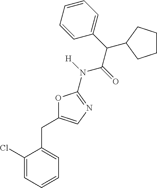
C1(Cl)=CC=CC=C1CC1=CN=C(N(C(C(C2=CC=CC=C2)C2CCCC2)=O)[H])O1
